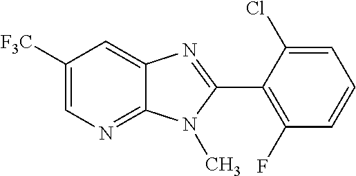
C1([F3C])=CN=C2C(=C1)N=C(C1=C(F)C=CC=C1Cl)N2C
